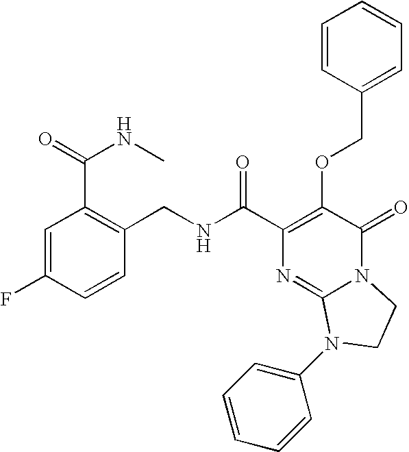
N(C(C1=C(OCC2=CC=CC=C2)C(=O)N2C(=N1)N(C1=CC=CC=C1)CC2)=O)CC1=C(C(NC)=O)C=C(F)C=C1
